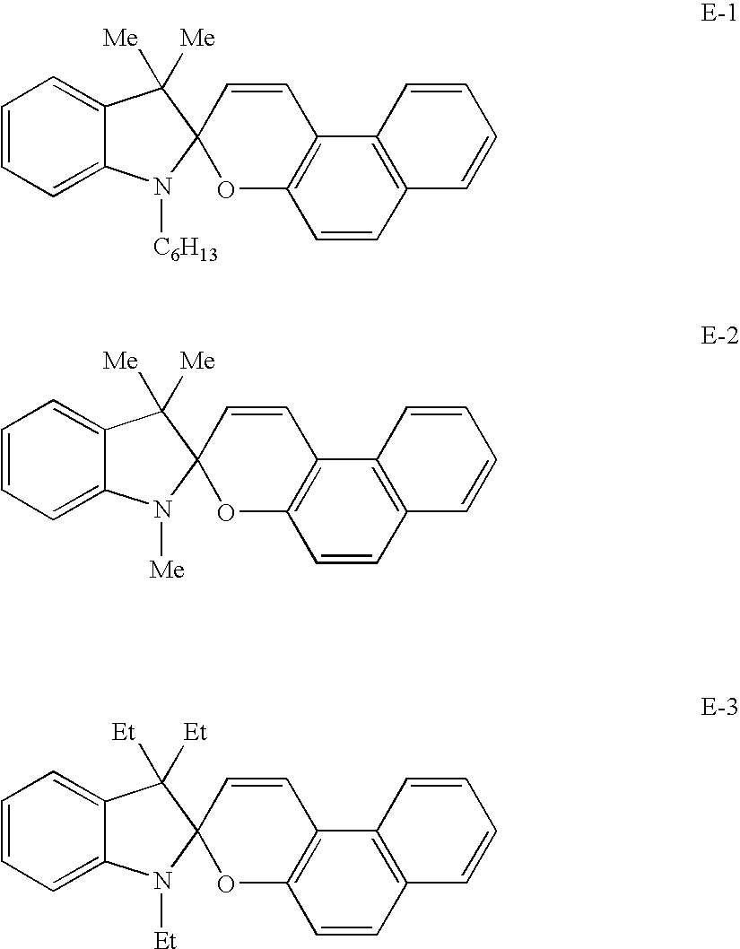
C1=CC=C2C(=C1)C([Me])([Me])C1(N2[C6H13])OC2=C(C=C1)C1=C(C=C2)C=CC=C1.C1=CC=C2C(=C1)C([Me])([Me])C1(N2[Me])OC2=C(C=C1)C1=C(C=C2)C=CC=C1.C1=CC=C2C(=C1)C([Et])([Et])C1(N2[Et])OC2=C(C=C1)C1=C(C=C2)C=CC=C1
